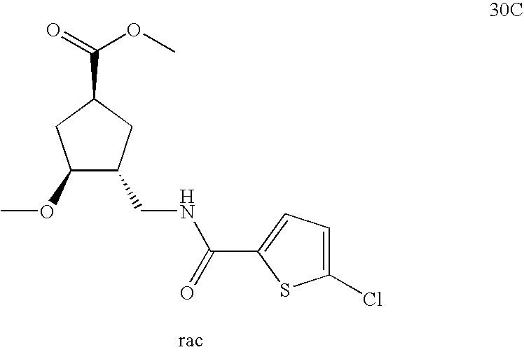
C1(OC)C(CNC(=O)C2=CC=C(Cl)S2)CC(C(=O)OC)C1
